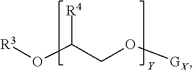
[R3]OC(CO[GX])[R4]
